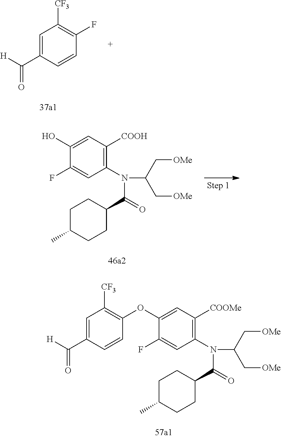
FC1=C([CF3])C=C(C([H])=O)C=C1.C1(N(C(=O)C2CCC(C)CC2)C(C[OMe])C[OMe])=C([COOH])C=C(O)C(F)=C1.C1(N(C(=O)C2CCC(C)CC2)C(C[OMe])C[OMe])=C([COOMe])C=C(OC2=C([CF3])C=C(C([H])=O)C=C2)C(F)=C1
